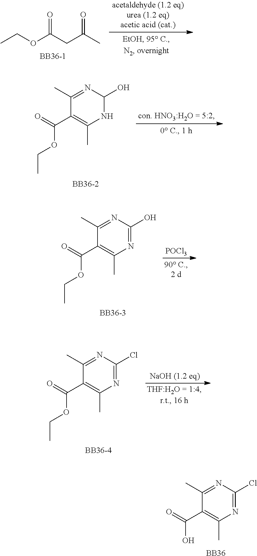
CCOC(CC(C)=O)=O.[BB36-1].C1(C)=NC(O)NC(C)=C1C(OCC)=O.[BB36-2].[POCl3].C1(C)=NC(O)=NC(C)=C1C(OCC)=O.[BB36-3].C1(C)=NC(Cl)=NC(C)=C1C(OCC)=O.[BB36-4].C1(C)=NC(Cl)=NC(C)=C1C(O)=O.[BB36]
